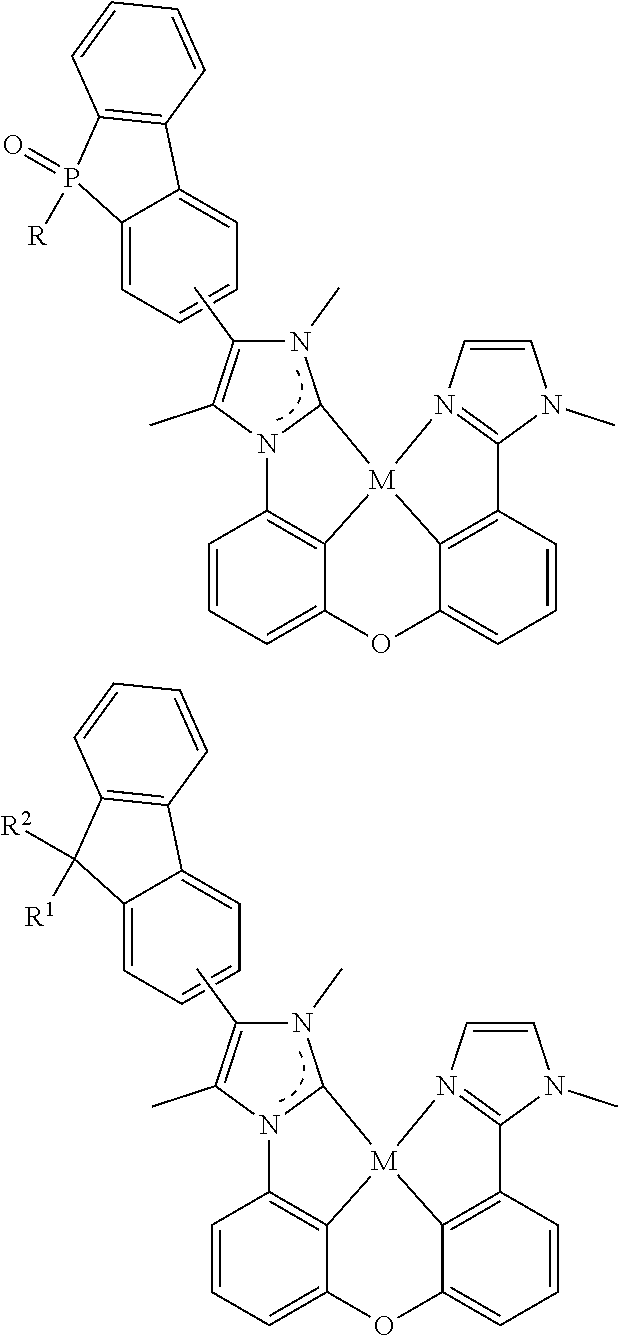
C1=CC=C2C3=C1N1C(N(C)C(C)=C1C)[M]31C3=C(C=CC=C3O2)C2=N1C=CN2C.C12=CC=CC=C1C1=C(P2(=O)[R])C=CC=C1.C1=CC=C2C3=C1N1C(N(C)C(C)=C1C)[M]31C3=C(C=CC=C3O2)C2=N1C=CN2C.C12=CC=CC=C1C1=C(C2([R2])[R1])C=CC=C1
